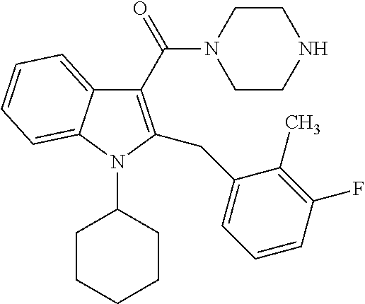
C1(C(N2CCNCC2)=O)=C(CC2=CC=CC(F)=C2C)N(C2CCCCC2)C2=CC=CC=C12
